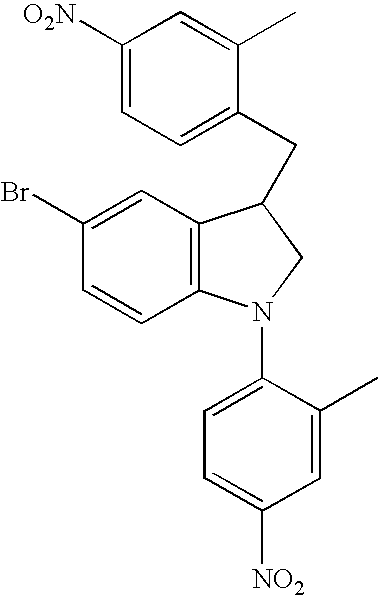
C1=CC2=C(C=C1Br)C(CC1=CC=C([O2N])C=C1C)CN2C1=CC=C([NO2])C=C1C
